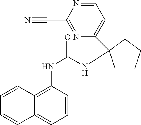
C1CCCC1(NC(NC1=C2C(=CC=C1)C=CC=C2)=O)C1=CC=NC(C#N)=N1
